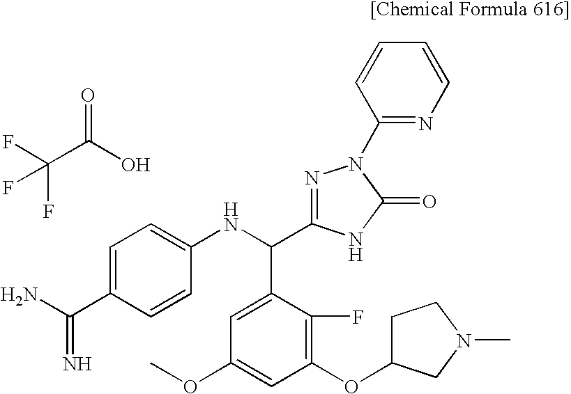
C(C(=O)O)(F)(F)F.C(NC1=CC=C(C(N)=N)C=C1)(C1=NN(C2=NC=CC=C2)C(=O)N1)C1=CC(OC)=CC(OC2CCN(C)C2)=C1F
